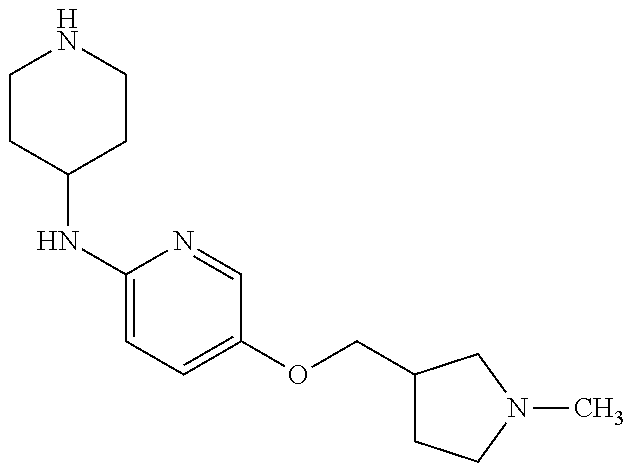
C1CC(NC2=CC=C(OCC3CCN(C)C3)C=N2)CCN1
